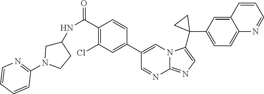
C(C1=C(Cl)C=C(C2=CN3C(=NC=C3C3(C4=CC=C5C(=C4)C=CC=N5)CC3)N=C2)C=C1)(=O)NC1CN(C2=NC=CC=C2)CC1
